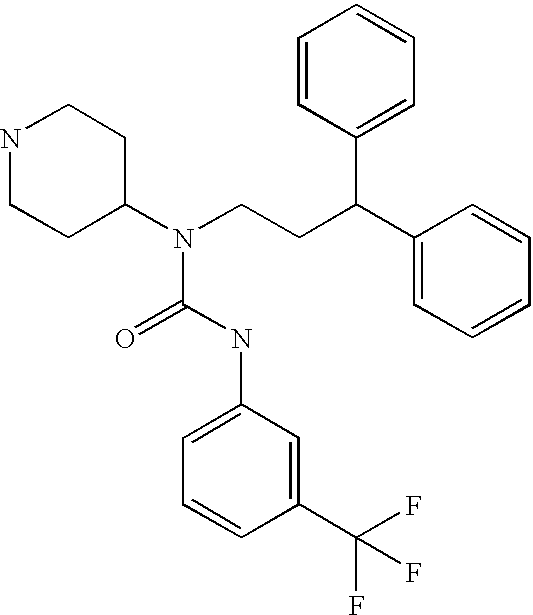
N1CCC(N(CCC(C2=CC=CC=C2)C2=CC=CC=C2)C(NC2=CC=CC(C(F)(F)F)=C2)=O)CC1
